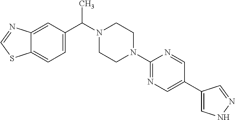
C12=CC(C(N3CCN(C4=NC=C(C5=CNN=C5)C=N4)CC3)C)=CC=C1SC=N2
